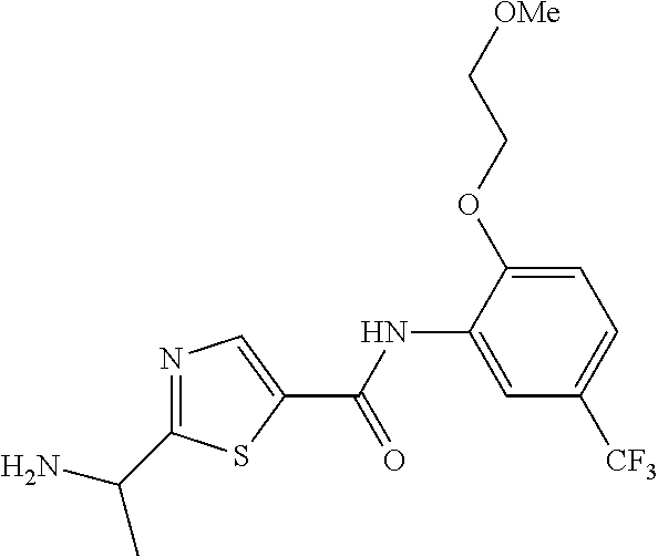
N1=C(C(C)N)SC(C(NC2=CC([CF3])=CC=C2OCC[OMe])=O)=C1
